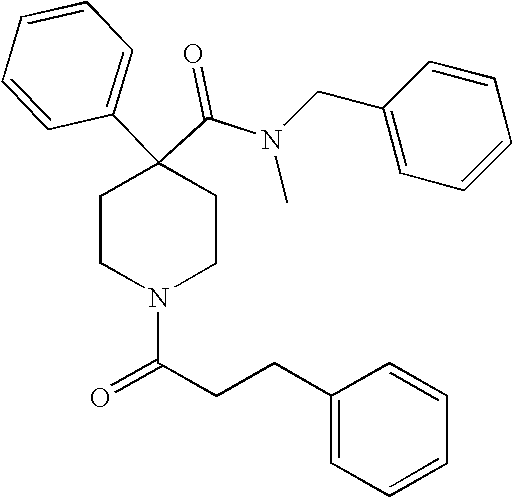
N(C(C1(C2=CC=CC=C2)CCN(C(CCC2=CC=CC=C2)=O)CC1)=O)(CC1=CC=CC=C1)C
